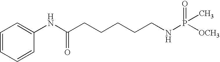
C1=CC=CC(NC(CCCCCNP([OCH3])(=O)C)=O)=C1
